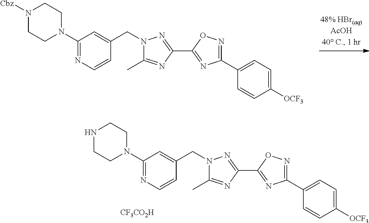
C1(N2CCN([Cbz])CC2)=NC=CC(CN2C(C)=NC(C3=NC(C4=CC=C([OCF3])C=C4)=NO3)=N2)=C1.C1(N2CCNCC2)=NC=CC(CN2C(C)=NC(C3=NC(C4=CC=C([OCF3])C=C4)=NO3)=N2)=C1.[CF3CO2H]
